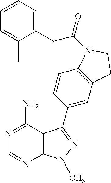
N1=C(N)C2=C(N=C1)N(C)N=C2C1=CC2=C(C=C1)N(C(=O)CC1=CC=CC=C1C)CC2
